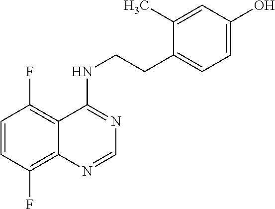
C1=CC(F)=C2C(=C1F)C(NCCC1=CC=C(O)C=C1C)=NC=N2
